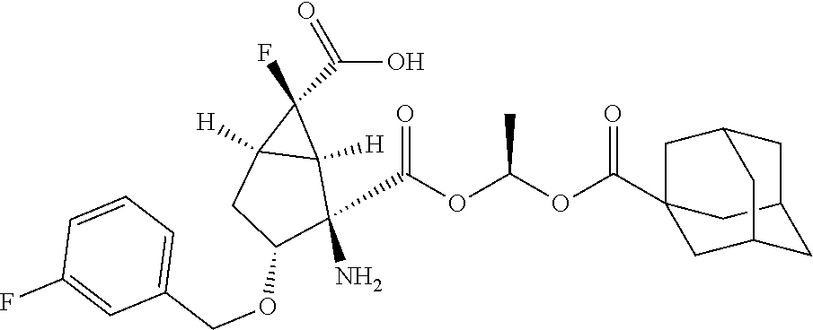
O=C(O)C1(F)C2([H])C1([H])C(N)(C(OC(OC(=O)C13CC4CC(C1)CC(C3)C4)C)=O)C(OCC1=CC=CC(F)=C1)C2
